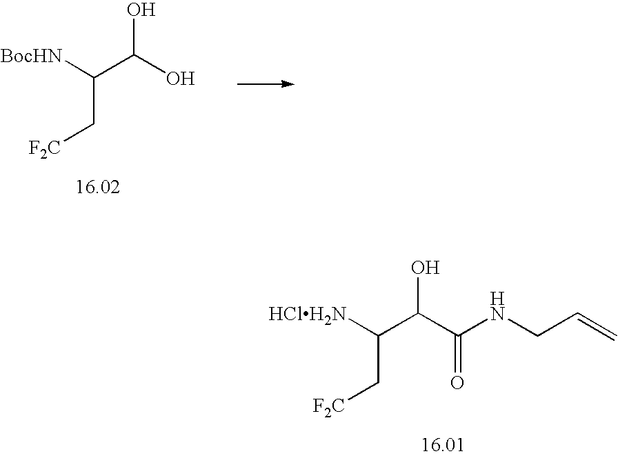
C(C(C(NCC=C)=O)O)([HClH2N])C[F2C].C(C(O)O)([BocHN])C[F2C]
